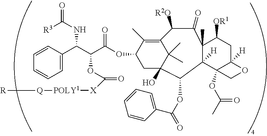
C1=CC(C(C(C(OC2CC3(O)C(C)(C)C(=C2C)C([R2O])C(=O)C2(C)C([H])(C3OC(=O)C3=CC=CC=C3)C3(OC(C)=O)C([H])(CC2[OR1])OC3)=O)OC([X][POLY1][Q][R])=O)NC([R3])=O)=CC=C1
